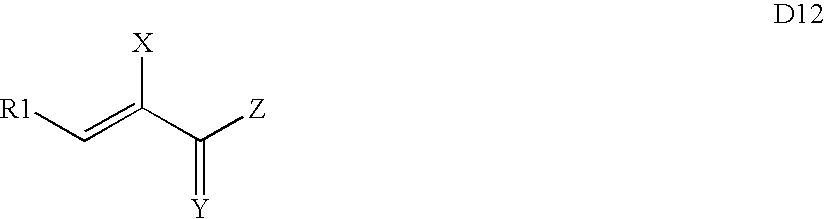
[R1]C=C(C([Z])=[Y])[X]
